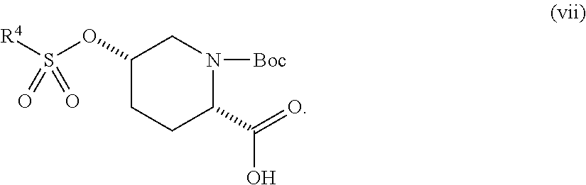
OC(C1N([Boc])CC(OS([R4])(=O)=O)CC1)=O
